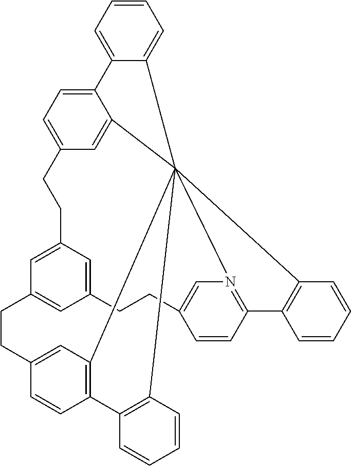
C1=CC=C2C(=C1)C1345C6=CC(=CC=C26)CCC2=CC(=CC(=C2)CCC2=CN1=C(C=C2)C1=C3C=CC=C1)CCC1=CC4=C(C=C1)C1=C5C=CC=C1
